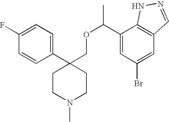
C1(F)=CC=C(C2(COC(C3=CC(Br)=CC4=C3NN=C4)C)CCN(C)CC2)C=C1
